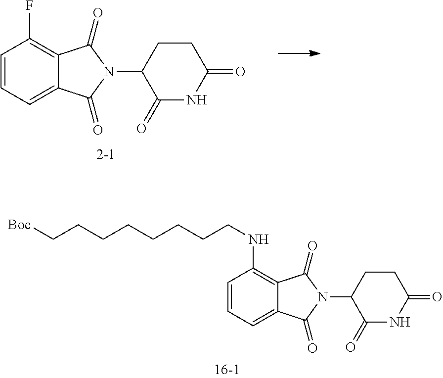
C1=CC=C2C(=C1F)C(=O)N(C1C(=O)NC(=O)CC1)C2=O.C1(=O)N(C2C(=O)NC(=O)CC2)C(=O)C2=C(NCCCCCCCC[Boc])C=CC=C12
